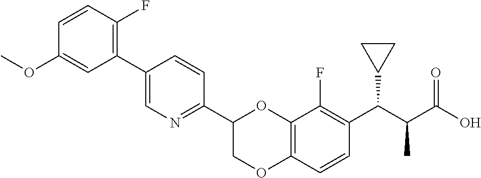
C1=CC(F)=C(C2=CN=C(C3COC4=C(O3)C(F)=C(C(C(C(=O)O)C)C3CC3)C=C4)C=C2)C=C1OC
